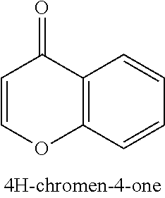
C1=COC2=C(C1=O)C=CC=C2
